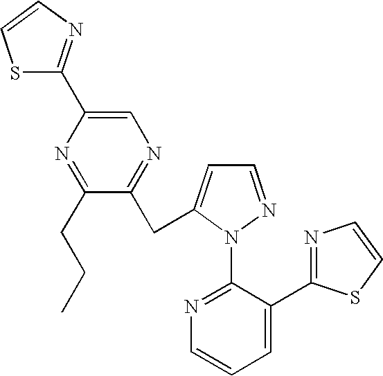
C1(CCC)=NC(C2=NC=CS2)=CN=C1CC1=CC=NN1C1=NC=CC=C1C1=NC=CS1
